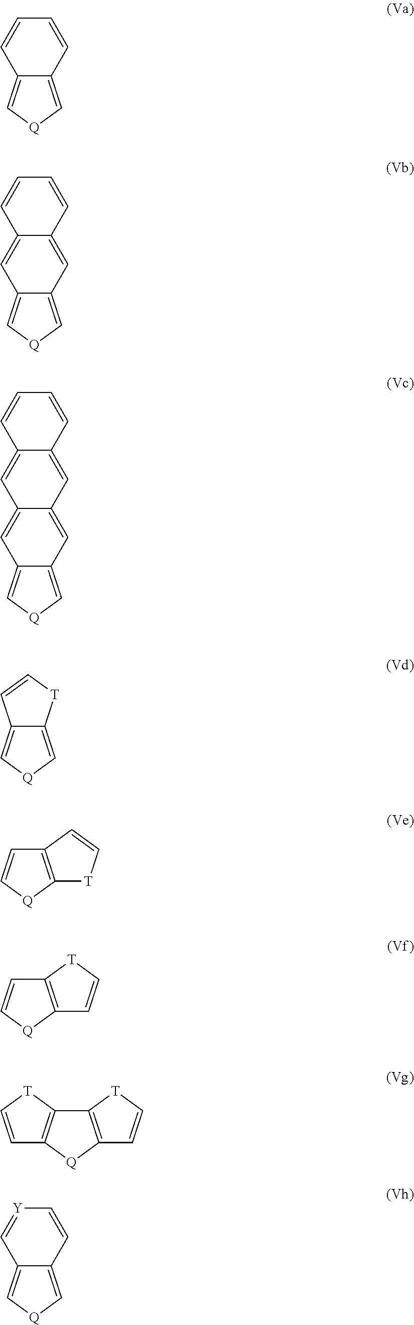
C12=C[Q]C=C1C=CC=C2.C12=C[Q]C=C1C=C1C(=C2)C=CC=C1.C12=C[Q]C=C1C=C1C(=C2)C=C2C(=C1)C=CC=C2.C12=C[Q]C=C1[T]C=C2.C1=C[Q]C2=C1C=C[T]2.C1=C[Q]C2=C1[T]C=C2.C1=C[T]C2=C1[Q]C1=C2[T]C=C1.C12=C[Q]C=C1C=C[Y]=C2
